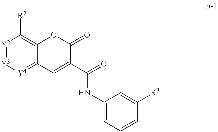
[Y2]1=[Y3][Y4]=C2C(=C1[R2])OC(=O)C(C(=O)NC1=CC=CC([R3])=C1)=C2
